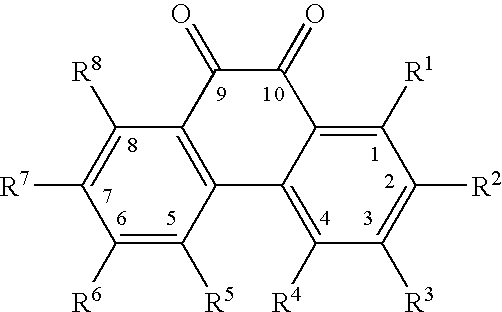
C1([R6])=C([R5])C2=C(C([R8])=C1[R7])C(=O)C(=O)C1=C([R1])C([R2])=C([R3])C([R4])=C21
